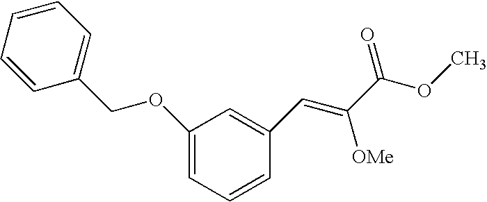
C1=C(OCC2=CC=CC=C2)C=C(C=C(C(OC)=O)[OMe])C=C1
